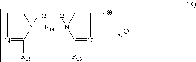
C1CN([R14]N2([R15])C([R13])=NCC2)([R15])C([R13])=N1
